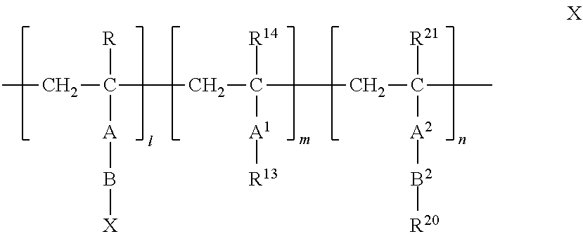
CCC(CC(CC(C)([R21])[A2][B2][R20])([A1][R13])[R14])([R])[A]B[X]
